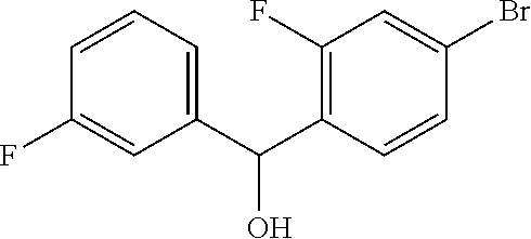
C1(C(C2=C(F)C=C(Br)C=C2)O)=CC=CC(F)=C1
